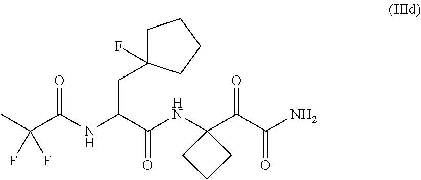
C(C(NC(C(NC1(C(C(N)=O)=O)CCC1)=O)CC1(F)CCCC1)=O)(C)(F)F
